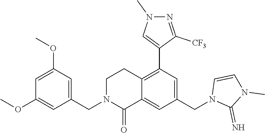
C1(C2=C3C(=CC(CN4C(=N)N(C)C=C4)=C2)C(=O)N(CC2=CC(OC)=CC(OC)=C2)CC3)=CN(C)N=C1[CF3]
